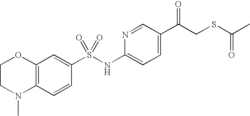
C12=C(C=CC(S(NC3=CC=C(C(CSC(C)=O)=O)C=N3)(=O)=O)=C1)N(C)CCO2
